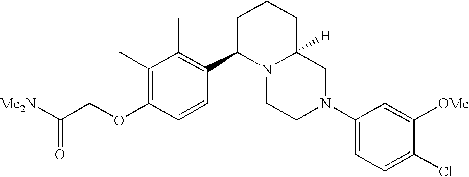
C1(C)=C(OCC([Me2N])=O)C=CC(C2N3C([H])(CCC2)CN(C2=CC=C(Cl)C([OMe])=C2)CC3)=C1C
